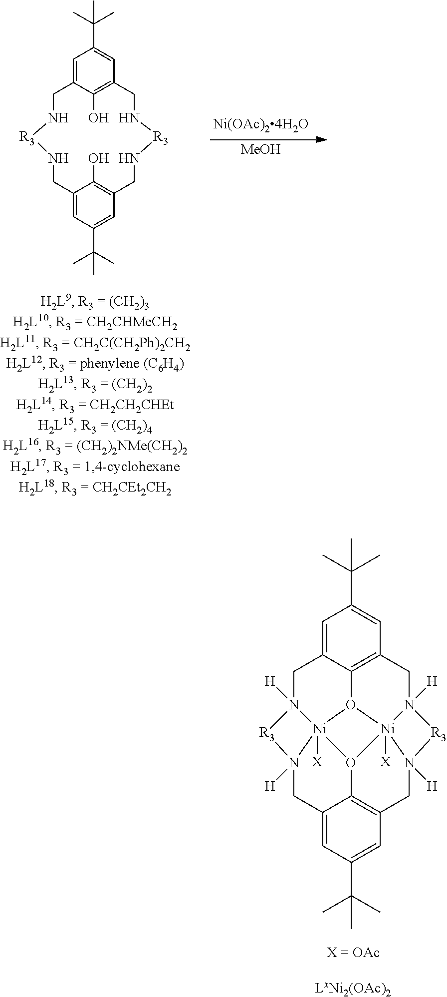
C1=C2C3=C(C=C1C(C)(C)C)CN1([H])[Ni]45([X])O3[Ni]36([X])N([H])(C2)[R3]N3([H])CC2=CC(C(C)(C)C)=CC(=C2O64)CN5([H])[R3]1.[MeOH].C1=C2C(O)=C(C=C1C(C)(C)C)CN[R3]NCC1=C(O)C(=CC(C(C)(C)C)=C1)CN[R3]NC2
